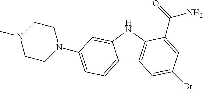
C12=CC=C(N3CCN(C)CC3)C=C1NC1=C2C=C(Br)C=C1C(=O)N
